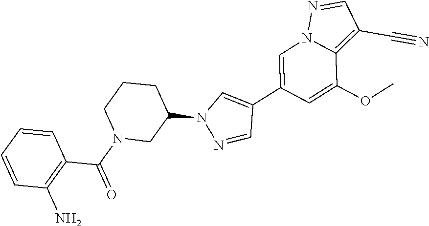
C1=C(C2=CN(C3CCCN(C(=O)C4=C(N)C=CC=C4)C3)N=C2)C=C(OC)C2=C(C#N)C=NN12
